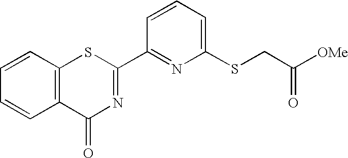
C1=CC=C(SCC([OMe])=O)N=C1C1=NC(=O)C2=C(S1)C=CC=C2
